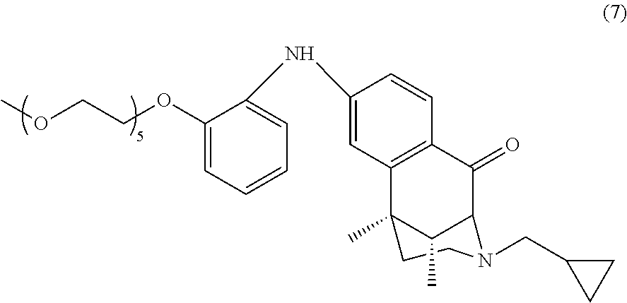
C1(OCCOC)=CC=CC=C1NC1=CC2=C(C=C1)C(=O)C1C(C)C2(C)CCN1CC1CC1
